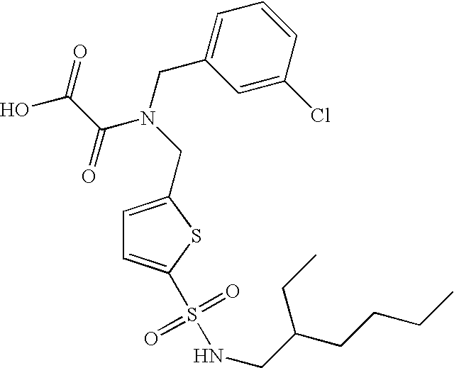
C1=C(CN(CC2=CC=CC(Cl)=C2)C(C(O)=O)=O)SC(S(NCC(CCCC)CC)(=O)=O)=C1
